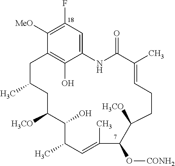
C12=CC(F)=C([MeO])C(=C1O)CC(C)CC([H3CO])C(O)C(C)C=C(C)C(O[CONH2])C([H3CO])CCC=C(C)C(=O)N2
